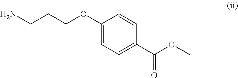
NCCCOC1=CC=C(C(OC)=O)C=C1
